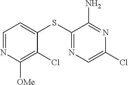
C1=C(SC2=NC=C(Cl)N=C2N)C(Cl)=C([OMe])N=C1
